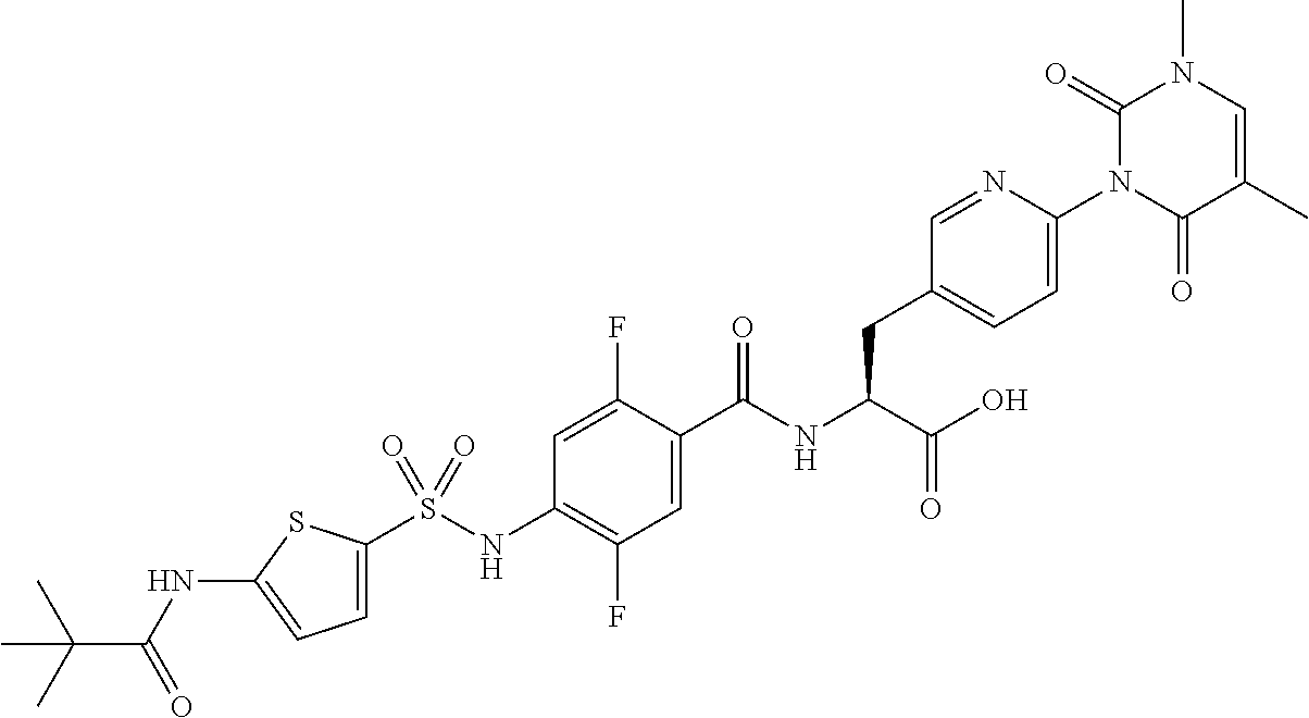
S(NC1=C(F)C=C(C(NC(C(O)=O)CC2=CC=C(N3C(=O)C(C)=CN(C)C3=O)N=C2)=O)C(F)=C1)(=O)(=O)C1=CC=C(NC(C(C)(C)C)=O)S1
